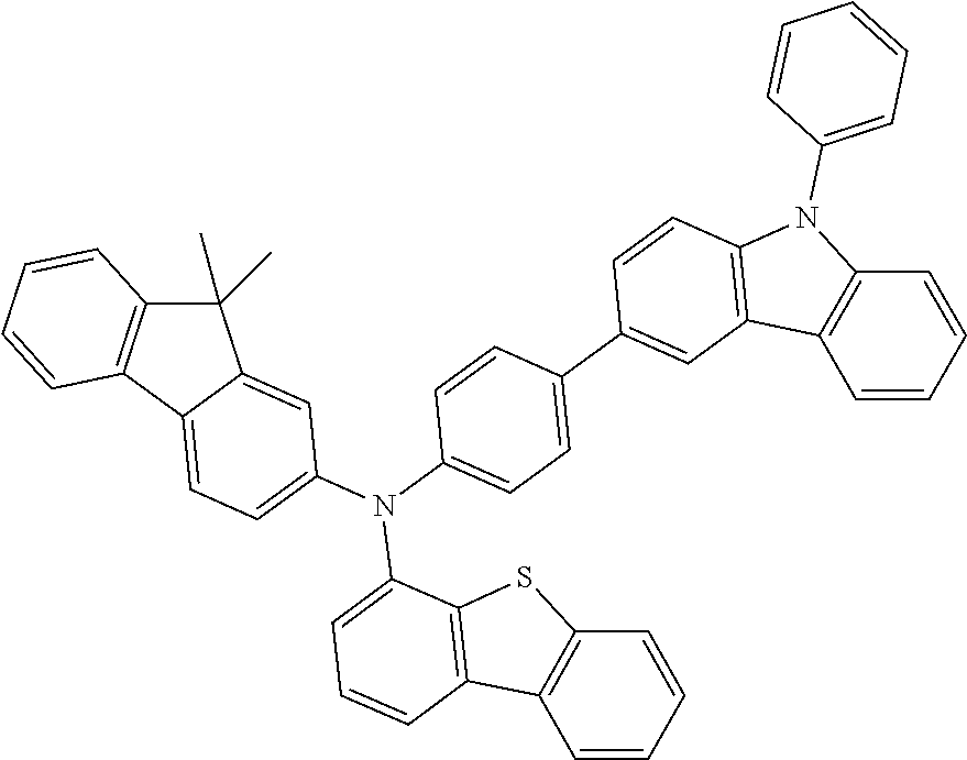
C1(C)(C)C2=C(C3=CC=C(N(C4=CC=C(C5=CC6=C(C=C5)N(C5=CC=CC=C5)C5=C6C=CC=C5)C=C4)C4=CC=CC5=C4SC4=C5C=CC=C4)C=C13)C=CC=C2
